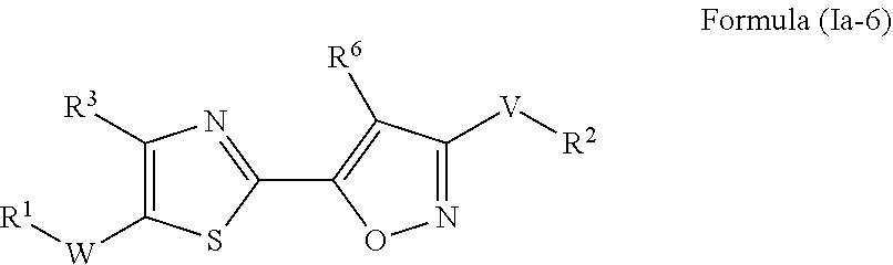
N1=C([V][R2])C([R6])=C(C2=NC([R3])=C([W][R1])S2)O1
